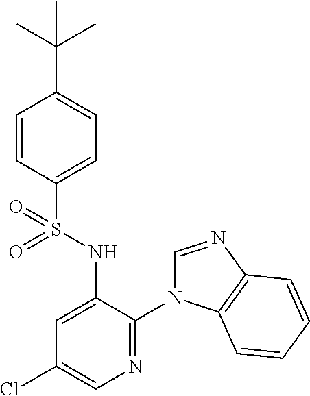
C1=CC(S(NC2=CC(Cl)=CN=C2N2C=NC3=C2C=CC=C3)(=O)=O)=CC=C1C(C)(C)C
